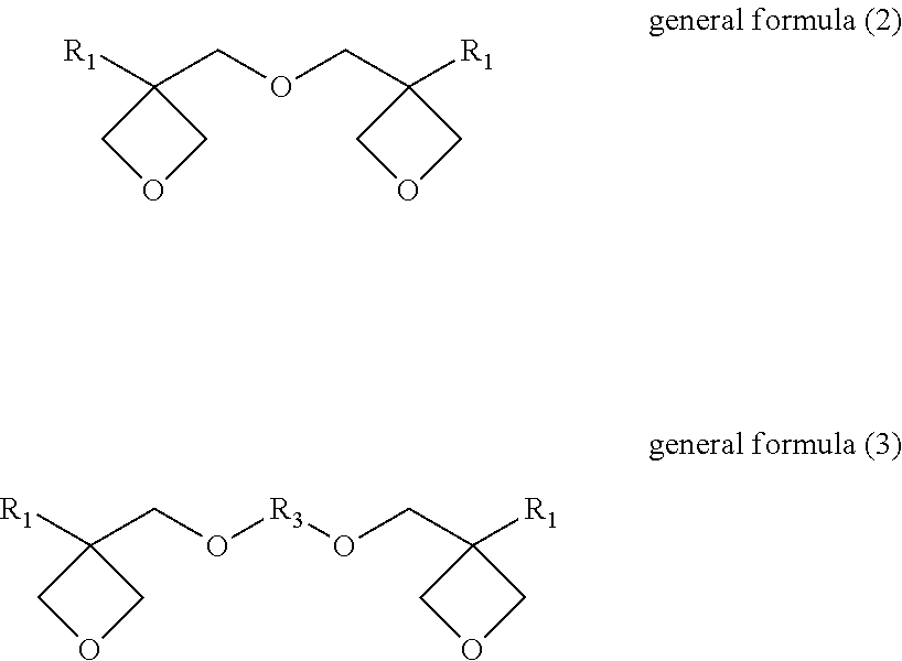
C1([R1])(COCC2([R1])COC2)COC1.C1([R1])(CO[R3]OCC2([R1])COC2)COC1
